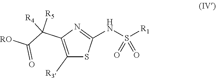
S(NC1=NC(C(C([RO])=O)([R5])[R4])=C([R3])S1)([R1])(=O)=O
